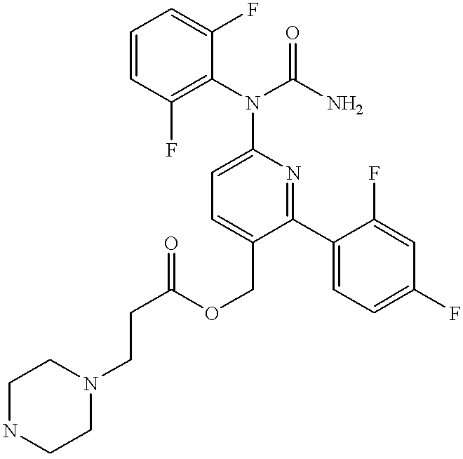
C1=C(COC(CCN2CCNCC2)=O)C(C2=CC=C(F)C=C2F)=NC(N(C2=C(F)C=CC=C2F)C(N)=O)=C1
